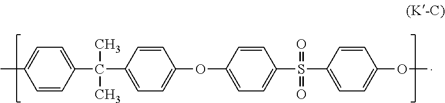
C1=CC(C(C2=CC=C(OC3=CC=C(S(=O)(=O)C4=CC=C(OC)C=C4)C=C3)C=C2)(C)C)=CC=C1C
